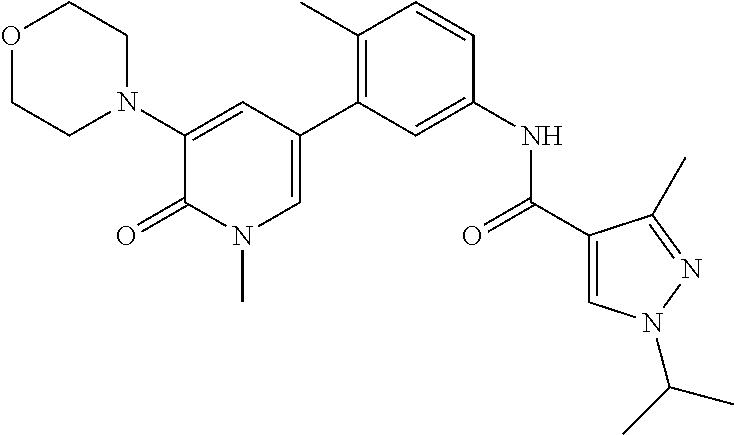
O1CCN(C2=CC(C3=C(C)C=CC(NC(C4=CN(C(C)C)N=C4C)=O)=C3)=CN(C)C2=O)CC1
